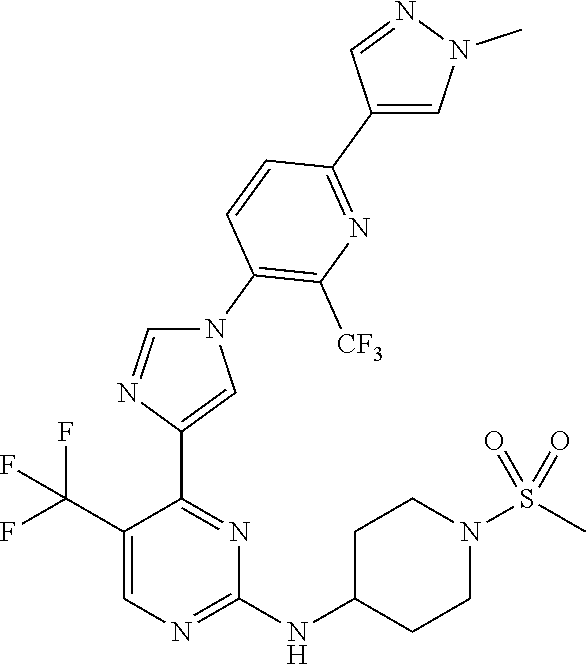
N1(C2=C([CF3])N=C(C3=CN(C)N=C3)C=C2)C=NC(C2=NC(NC3CCN(S(C)(=O)=O)CC3)=NC=C2C(F)(F)F)=C1
